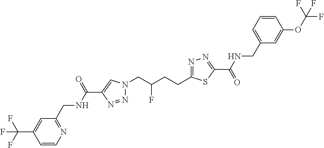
C1(C(NCC2=NC=CC(C(F)(F)F)=C2)=O)=CN(CC(CCC2=NN=C(C(=O)NCC3=CC=CC(OC(F)(F)F)=C3)S2)F)N=N1
